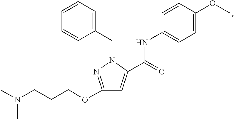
CN(CCCOC1=NN(CC2=CC=CC=C2)C(C(NC2=CC=C(OC)C=C2)=O)=C1)C
